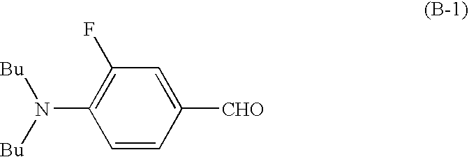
C1=CC([CHO])=CC(F)=C1N([Bu])[Bu]
